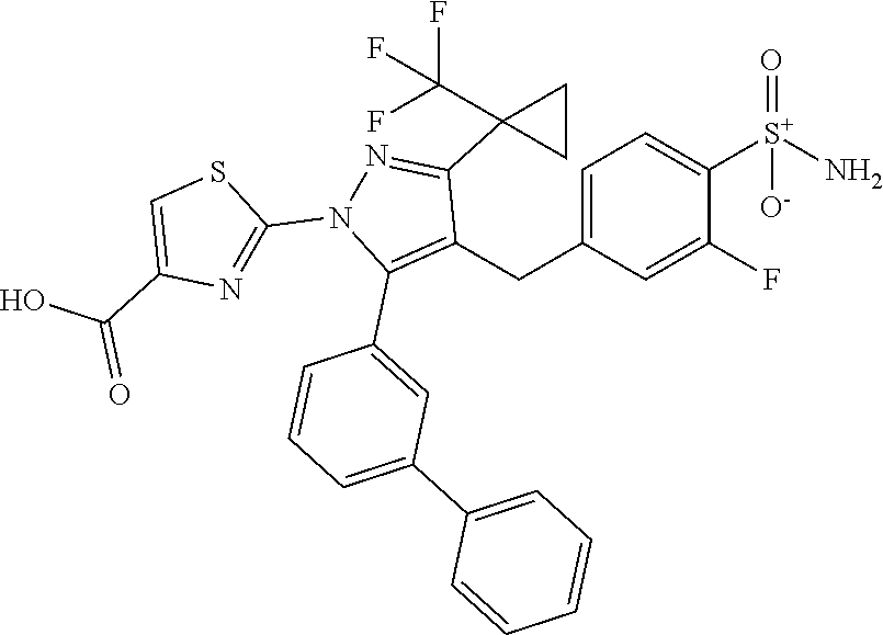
C1(F)=CC(CC2=C(C3=CC(C4=CC=CC=C4)=CC=C3)N(C3=NC(C(=O)O)=CS3)N=C2C2(C(F)(F)F)CC2)=CC=C1[S+](N)(=O)[O-]
